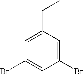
C1=C(CC)C=C(Br)C=C1Br
